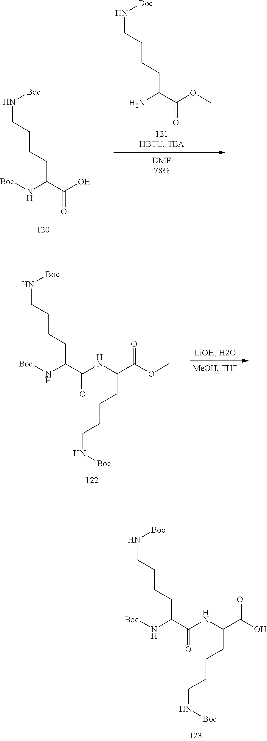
[Boc]NC(C(O)=O)CCCCN[Boc].NC(C(OC)=O)CCCCN[Boc].[Boc]NC(C(NC(C(OC)=O)CCCCN[Boc])=O)CCCCN[Boc].[Boc]NC(C(NC(C(O)=O)CCCCN[Boc])=O)CCCCN[Boc]
